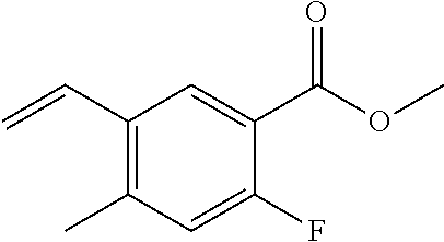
C1(C=C)=C(C)C=C(F)C(C(OC)=O)=C1
